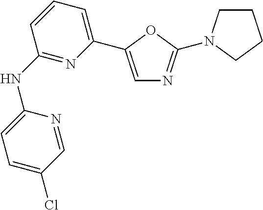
C1(NC2=NC(C3=CN=C(N4CCCC4)O3)=CC=C2)=CC=C(Cl)C=N1
